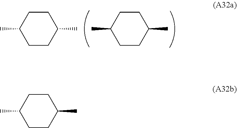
CC1CCC(C)CC1.CC1CCC(C)CC1.CC1CCC(C)CC1
